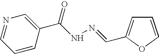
C1=CC(C(NN=CC2=CC=CO2)=O)=CN=C1
